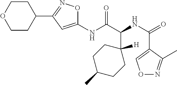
N(C(C1([H])CCC(C)CC1)C(=O)NC1=CC(C2CCOCC2)=NO1)C(=O)C1=CON=C1C
